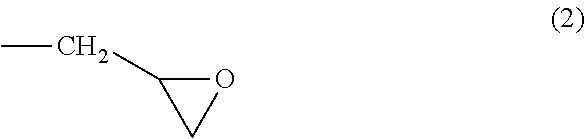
C(C1CO1)C
